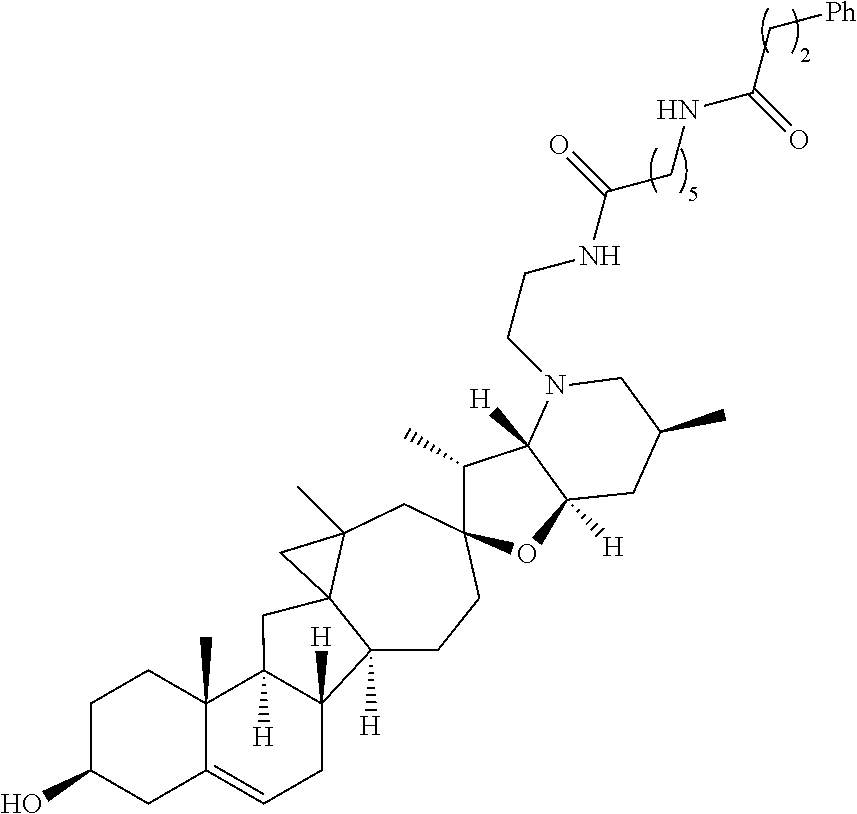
C12([H])CCC3(CC4(C)C1(CC1([H])C5(C)C(=CCC21[H])CC(O)CC5)C4)C(C)C1([H])C([H])(O3)CC(C)CN1CCNC(CNC(C[Ph])=O)=O
